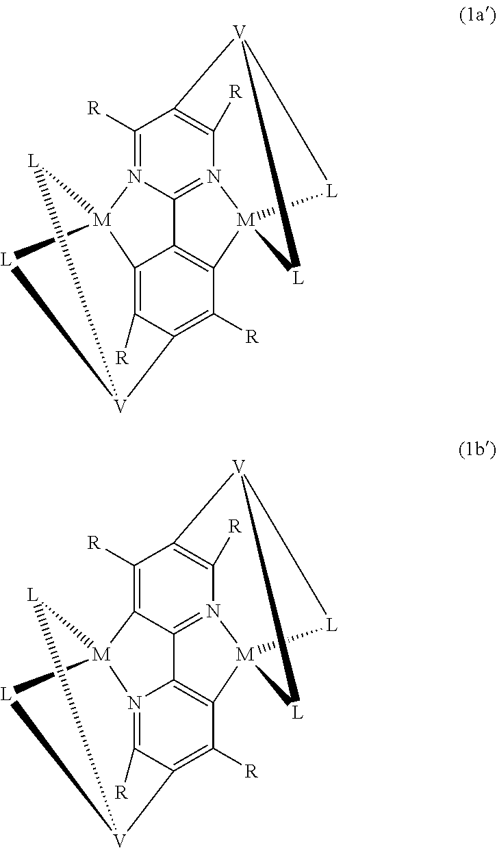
C1([R])=N2C3=N4C([R])=C1[V]1[L][M]4(C4=C3C3=C([R])C(=C4[R])[V]4[L][M]23[L]4)[L]1.C1([R])=C2C3=N4C([R])=C1[V]1[L][M]4(C4=C3N3=C([R])C(=C4[R])[V]4[L][M]23[L]4)[L]1
